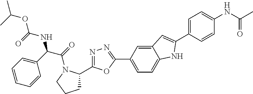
C1(C(C(=O)N2C(C3=NN=C(C4=CC=C5C(=C4)C=C(C4=CC=C(NC(=O)C)C=C4)N5)O3)CCC2)NC(OC(C)C)=O)=CC=CC=C1
